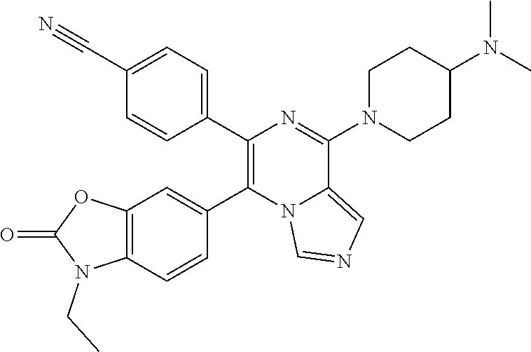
C12=C(C=CC(C3=C(C4=CC=C(C#N)C=C4)N=C(N4CCC(N(C)C)CC4)C4=CN=CN34)=C1)N(CC)C(=O)O2
